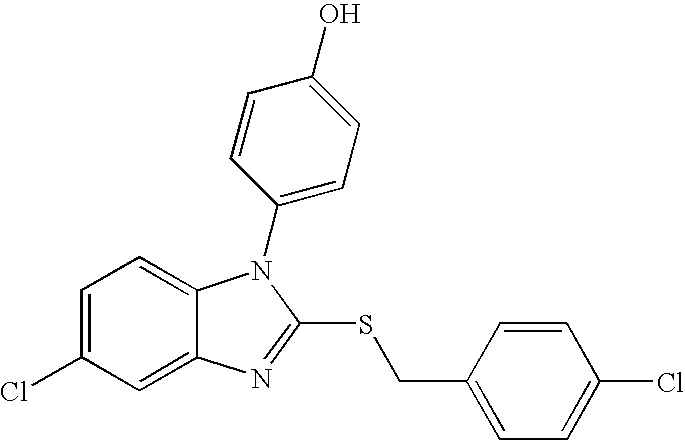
C1=C(Cl)C=C2C(=C1)N(C1=CC=C(O)C=C1)C(SCC1=CC=C(Cl)C=C1)=N2
